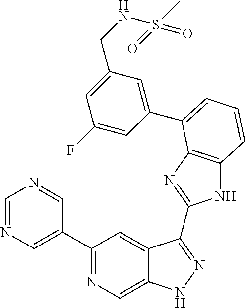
C1=NC=C(C2=NC=C3C(=C2)C(C2=NC4=C(N2)C=CC=C4C2=CC(CNS(C)(=O)=O)=CC(F)=C2)=NN3)C=N1
